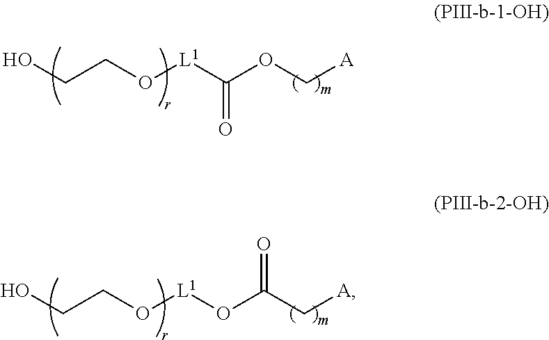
OCCO[L1]C(OC[A])=O.OCCO[L1]OC(C[A])=O
